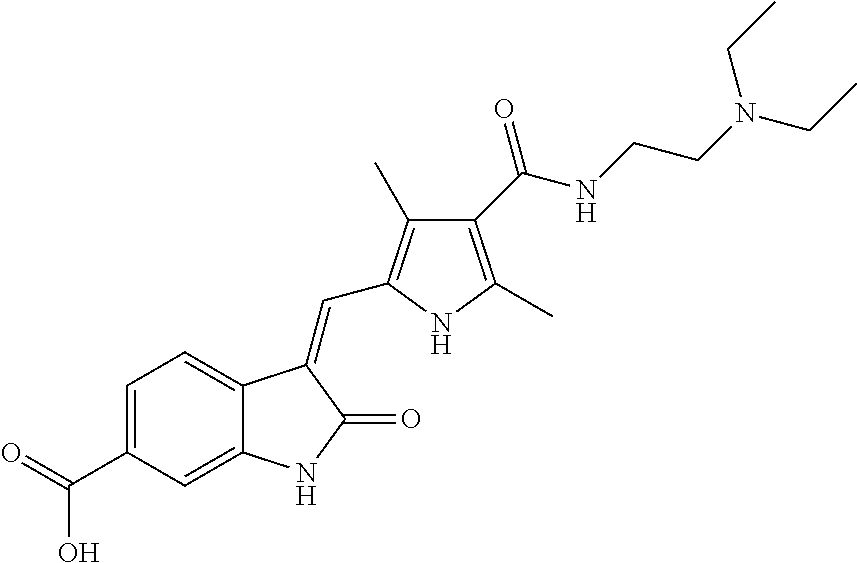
C1=C(C(=O)O)C=C2C(=C1)C(=CC1=C(C)C(C(NCCN(CC)CC)=O)=C(C)N1)C(=O)N2
